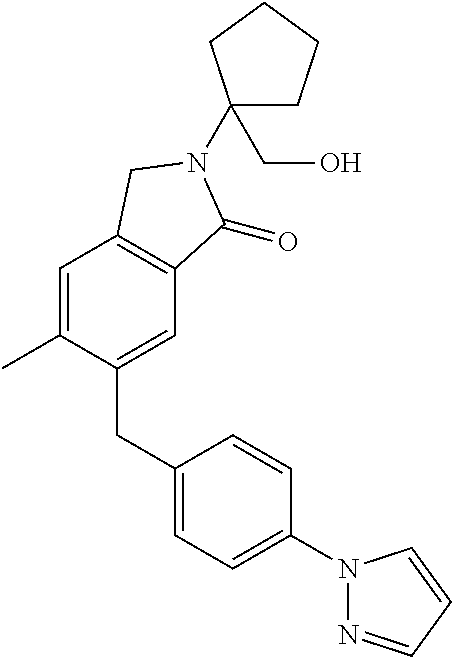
C1=C(C)C(CC2=CC=C(N3N=CC=C3)C=C2)=CC2=C1CN(C1(CO)CCCC1)C2=O
